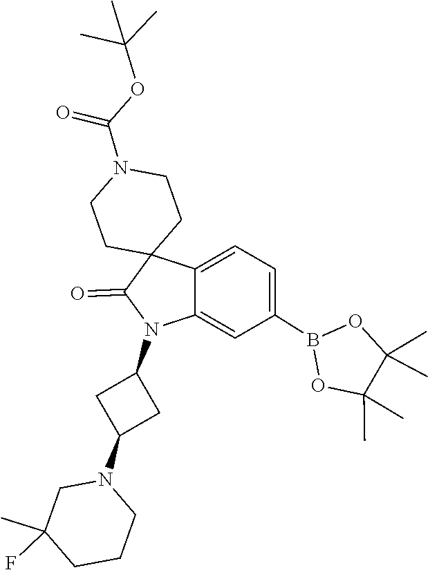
C1(C)(C)C(C)(C)OB(C2=CC=C3C(=C2)N(C2CC(N4CC(F)(C)CCC4)C2)C(=O)C32CCN(C(=O)OC(C)(C)C)CC2)O1
